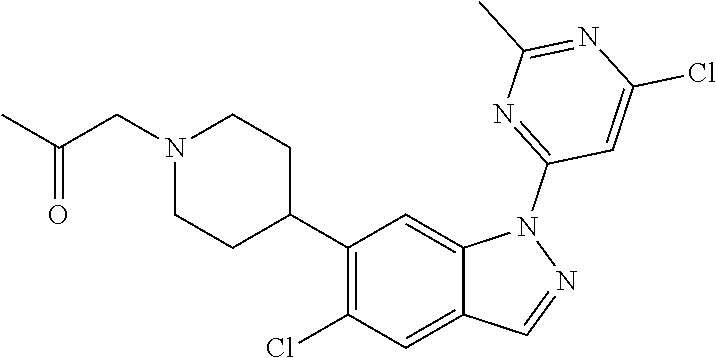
C1(C2CCN(CC(C)=O)CC2)=C(Cl)C=C2C(=C1)N(C1=NC(C)=NC(Cl)=C1)N=C2
